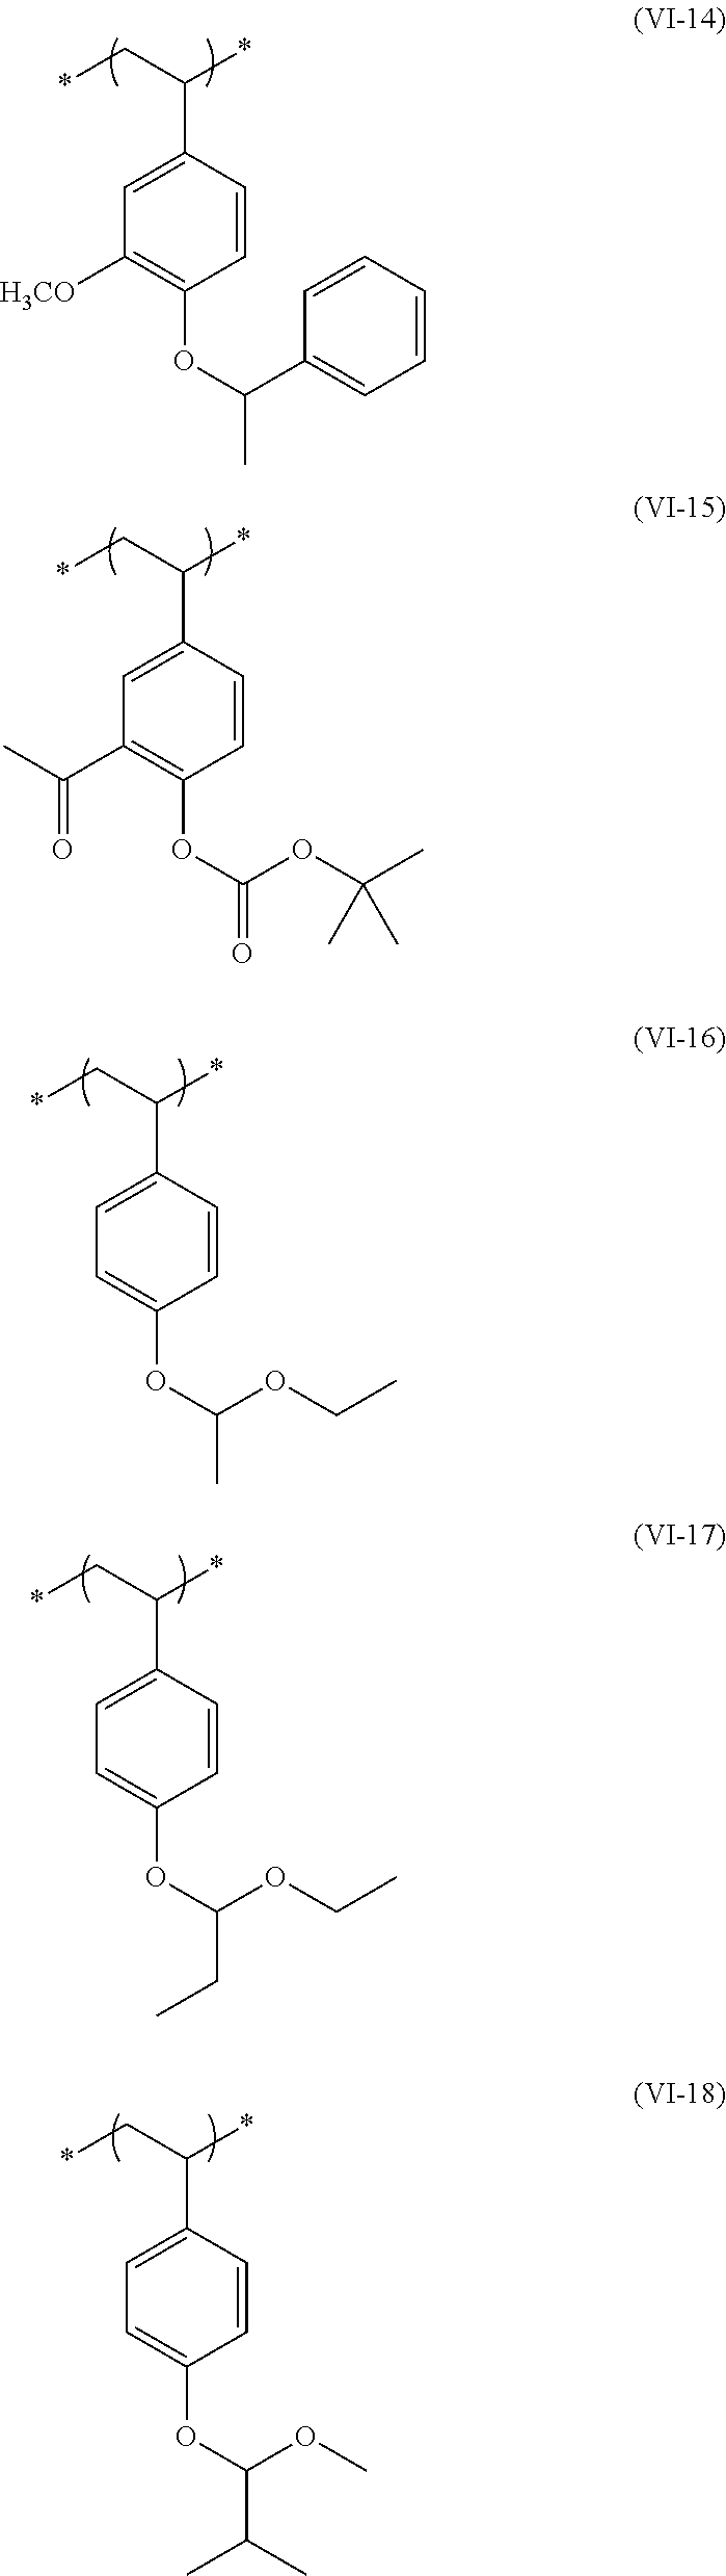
C1(C(*)C*)=CC([H3CO])=C(OC(C2=CC=CC=C2)C)C=C1.C1(C(*)C*)=CC(C(C)=O)=C(OC(OC(C)(C)C)=O)C=C1.C1(C(*)C*)=CC=C(OC(OCC)C)C=C1.C1(C(*)C*)=CC=C(OC(OCC)CC)C=C1.C1(C(*)C*)=CC=C(OC(OC)C(C)C)C=C1
